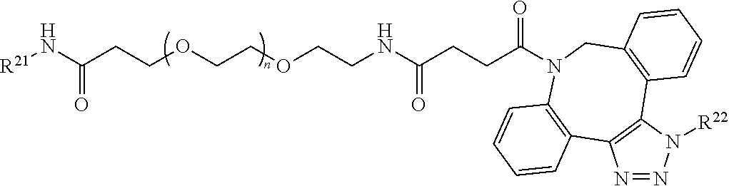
C(NC(CCC(=O)N1CC2=C(C3=C(N=NN3[R22])C3=C1C=CC=C3)C=CC=C2)=O)COCCOCCC(=O)N[R21]
